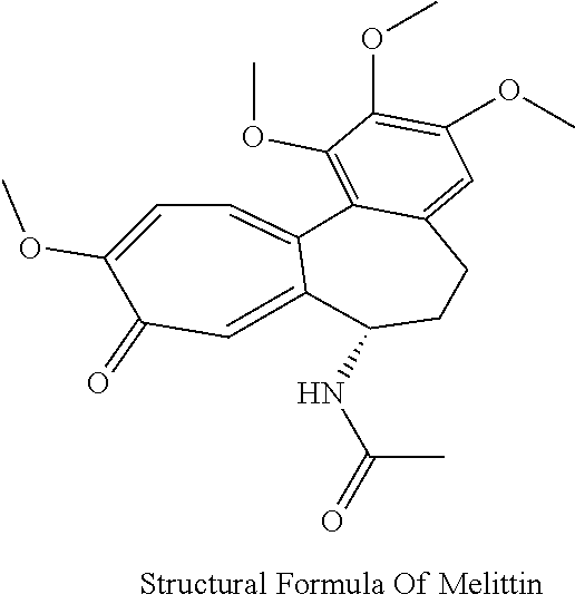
C1(OC)=C2C(=CC(OC)=C1OC)CCC(NC(C)=O)C1=CC(=O)C(OC)=CC=C21
